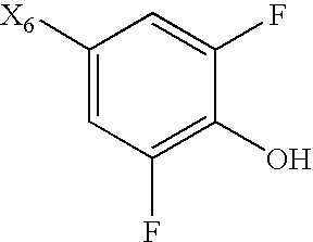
C1([X6])=CC(F)=C(O)C(F)=C1
